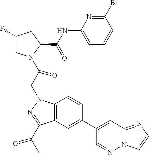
C1(F)CN(C(CN2C3=C(C(C(C)=O)=N2)C=C(C2=CC4=NC=CN4N=C2)C=C3)=O)C(C(NC2=CC=CC(Br)=N2)=O)C1
